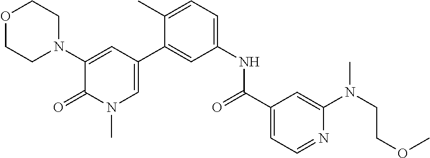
O1CCN(C2=CC(C3=CC(NC(C4=CC=NC(N(CCOC)C)=C4)=O)=CC=C3C)=CN(C)C2=O)CC1
